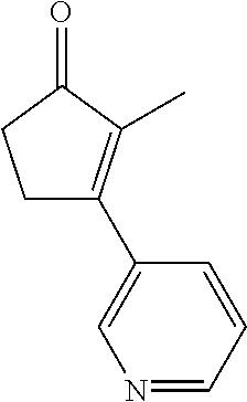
C1C(C2=CN=CC=C2)=C(C)C(=O)C1
